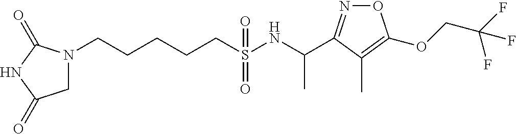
N1(CCCCCS(NC(C)C2=NOC(OCC(F)(F)F)=C2C)(=O)=O)CC(=O)NC1=O
